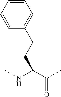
C(C(NC)C(C)=O)CC1=CC=CC=C1
